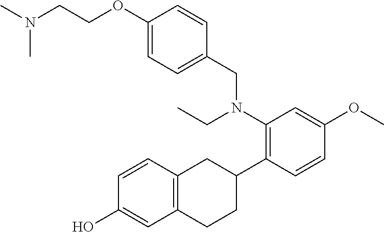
CN(C)CCOC1=CC=C(CN(C2=C(C3CC4=C(CC3)C=C(O)C=C4)C=CC(OC)=C2)CC)C=C1
